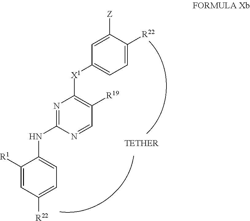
C1([R1])=CC([R22])=CC=C1NC1=NC([X1]C2=CC=C([R22])C([Z])=C2)=C([R19])C=N1
